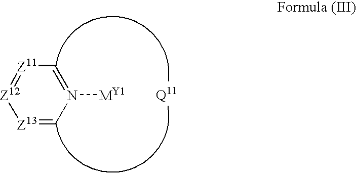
[Z13]1=CN([MY1])=C[Z11]=[Z12]1
